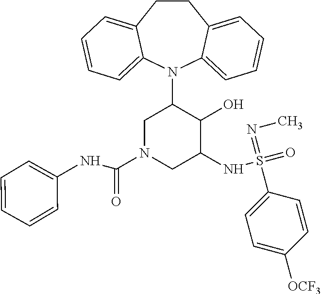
C12=CC=CC=C1N(C1CN(C(=O)NC3=CC=CC=C3)CC(NS(=O)(=NC)C3=CC=C([OCF3])C=C3)C1O)C1=CC=CC=C1CC2
